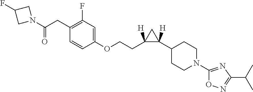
C1(OCCC2([H])C(C3CCN(C4=NC(C(C)C)=NO4)CC3)([H])C2)=CC(F)=C(CC(N2CC(F)C2)=O)C=C1
